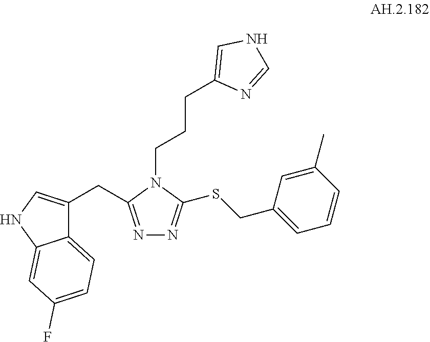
N1=C(CC2=CNC3=CC(F)=CC=C23)N(CCCC2=CNC=N2)C(SCC2=CC=CC(C)=C2)=N1
